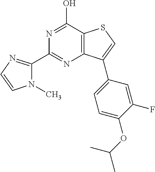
N1(C)C(C2=NC3=C(C(O)=N2)SC=C3C2=CC=C(OC(C)C)C(F)=C2)=NC=C1
